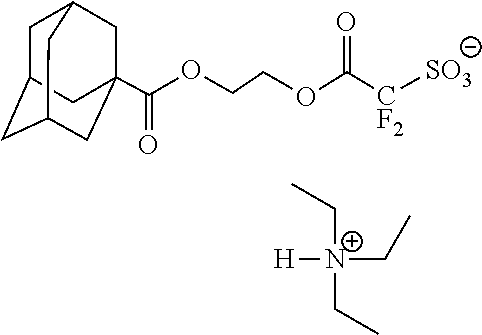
CC[N+]([H])(CC)CC.C1C2CC3CC(C(OCCOC([CF2][SO3])=O)=O)(CC1C3)C2
